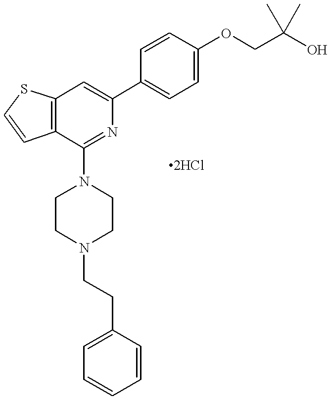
C12=C(C(N3CCN(CCC4=CC=CC=C4)CC3)=NC(C3=CC=C(OCC(O)(C)C)C=C3)=C1)C=CS2
